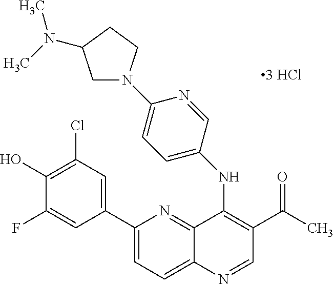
C1(C2=CC(Cl)=C(O)C(F)=C2)=CC=C2C(=N1)C(NC1=CC=C(N3CC(N(C)C)CC3)N=C1)=C(C(=O)C)C=N2
